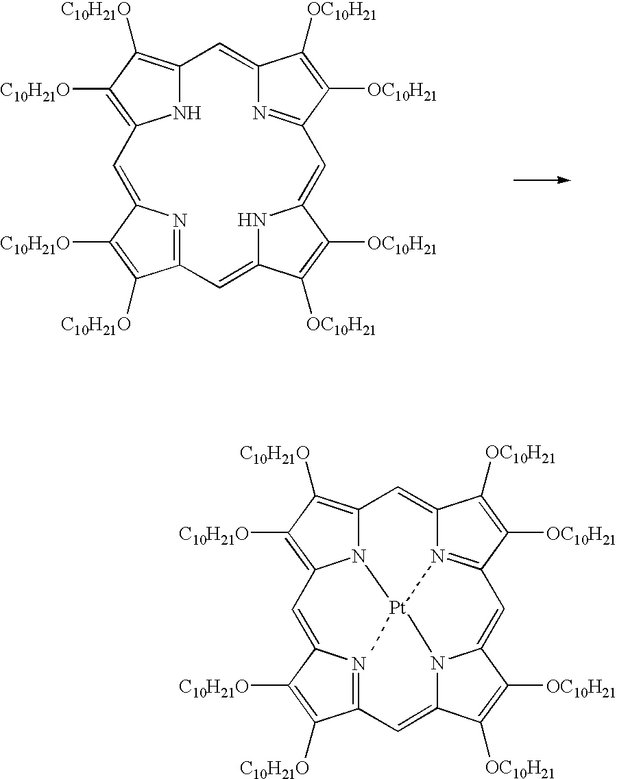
C12=C([C10H21O])C([C10H21O])=C3N1[Pt]1(C)N4=C(C([OC10H21])=C([OC10H21])C4=C2)C=C2N1C(=CC1=NC(=C3)C([C10H21O])=C1[C10H21O])C([OC10H21])=C2[OC10H21].C12=C([C10H21O])C([C10H21O])=C(N1)C=C1C([C10H21O])=C([C10H21O])C(=N1)C=C1NC(=CC3=NC(=C2)C([OC10H21])=C3[OC10H21])C([OC10H21])=C1[OC10H21]
